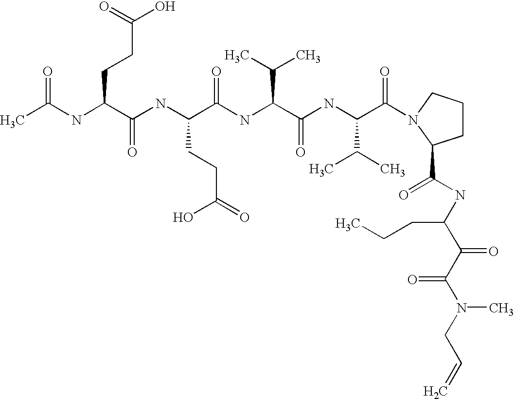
CC(NC(C(NC(C(NC(C(NC(C(=O)N1CCCC1C(NC(C(C(N(CC=C)C)=O)=O)CCC)=O)C(C)C)=O)C(C)C)=O)CCC(=O)O)=O)CCC(O)=O)=O
